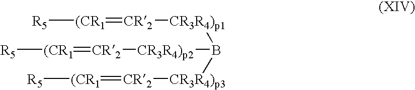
[R5][(CR1]=[CR2][CR3R4)p1]B([CR3R4)p3][CR2]=[(CR1][R5])[CR3R4)p2][CR2]=[(CR1][R5]
